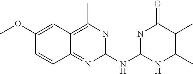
COC1=CC2=C(C)N=C(NC3=NC(=O)C(C)=C(C)N3)N=C2C=C1
